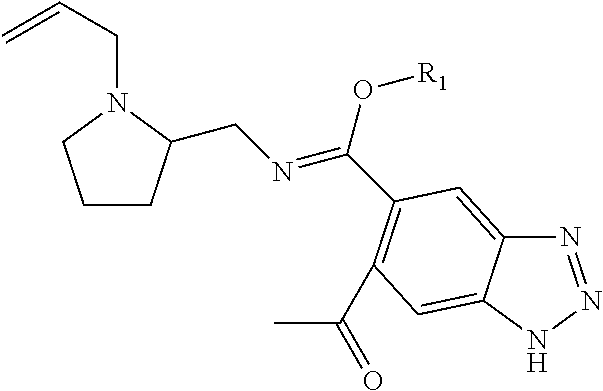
C1CC(CN=C(O[R1])C2=C(C(=O)C)C=C3C(=C2)N=NN3)N(CC=C)C1
